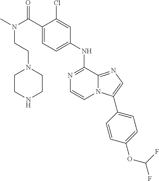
C1(C(N(C)CCN2CCNCC2)=O)=CC=C(NC2=NC=CN3C2=NC=C3C2=CC=C(OC(F)F)C=C2)C=C1Cl
